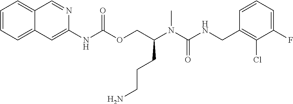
C1=CC(CNC(N(C(COC(NC2=CC3=CC=CC=C3C=N2)=O)CCCN)C)=O)=C(Cl)C(F)=C1
